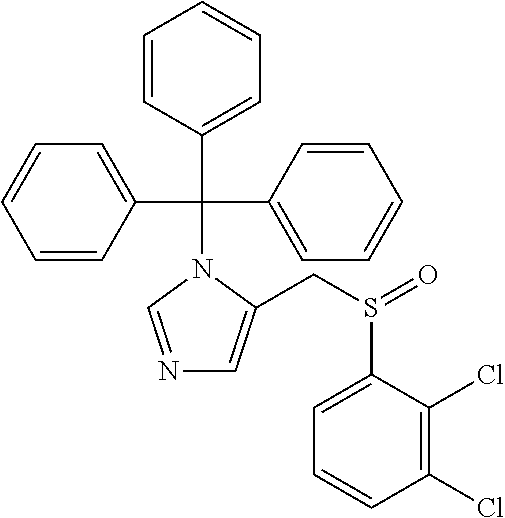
C1(C(C2=CC=CC=C2)(N2C=NC=C2CS(C2=CC=CC(Cl)=C2Cl)=O)C2=CC=CC=C2)=CC=CC=C1
